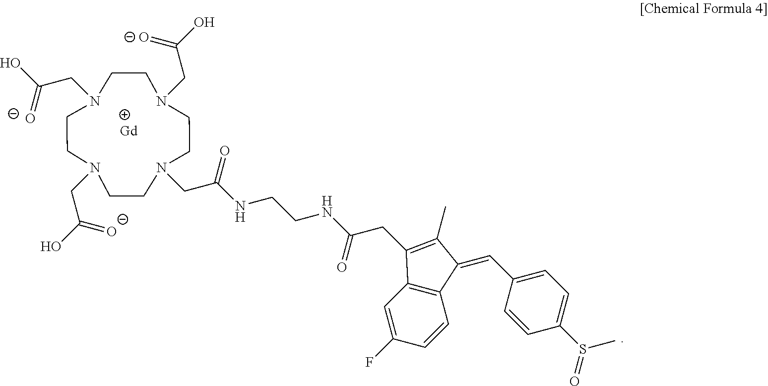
[Gd].N1(CC(O)=[O-])CCN(CC(O)=[O-])CCN(CC(O)=[O-])CCN(CC(NCCNC(CC2=C(C)C(=CC3=CC=C(S(=O)C)C=C3)C3=C2C=C(F)C=C3)=O)=O)CC1
